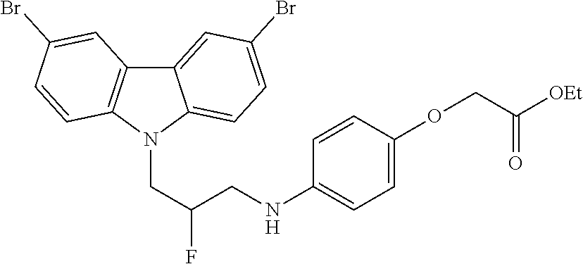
C12=CC(Br)=CC=C1N(CC(F)CNC1=CC=C(OCC([OEt])=O)C=C1)C1=C2C=C(Br)C=C1
